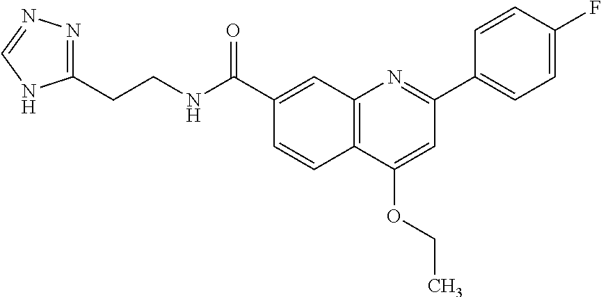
C1(C(NCCC2=NN=CN2)=O)=CC2=C(C=C1)C(OCC)=CC(C1=CC=C(F)C=C1)=N2
